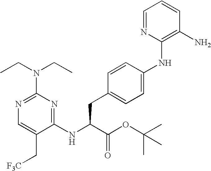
N1=C(N(CC)CC)N=C(NC(C(OC(C)(C)C)=O)CC2=CC=C(NC3=C(N)C=CC=N3)C=C2)C(C[F3C])=C1
